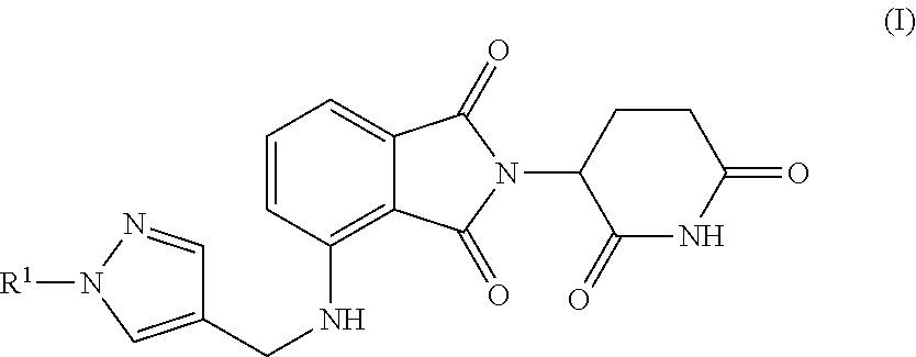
C1=CC(NCC2=CN([R1])N=C2)=C2C(=C1)C(=O)N(C1C(=O)NC(=O)CC1)C2=O
